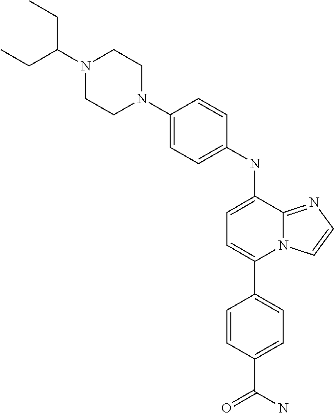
C1(C2=CC=C(C(=O)N)C=C2)=CC=C(NC2=CC=C(N3CCN(C(CC)CC)CC3)C=C2)C2=NC=CN12
